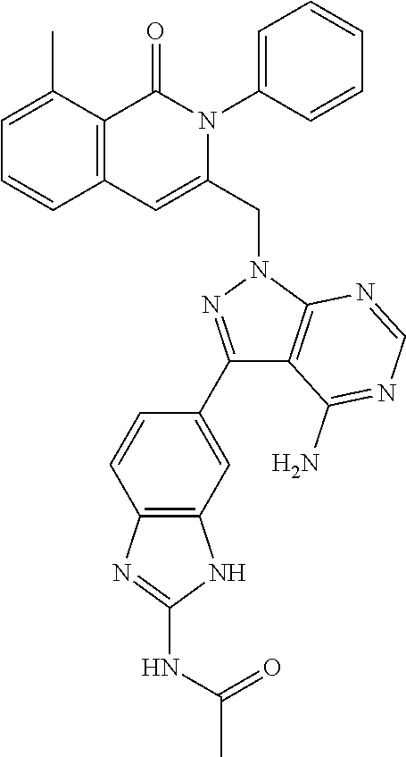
C1=C(C)C2=C(C=C1)C=C(CN1N=C(C3=CC4=C(C=C3)N=C(NC(=O)C)N4)C3=C1N=CN=C3N)N(C1=CC=CC=C1)C2=O
